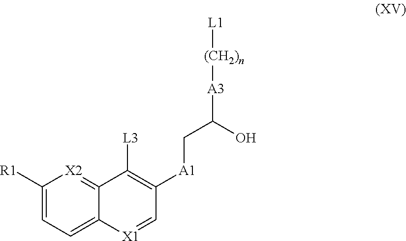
[L1][(CH2)n][A3]C(C[A1]C1=C([L3])C2=[X2]C([R1])=CC=C2[X1]=C1)O
